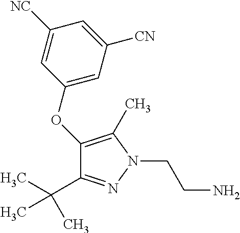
C1(C(C)(C)C)=NN(CCN)C(C)=C1OC1=CC([CN])=CC([NC])=C1
